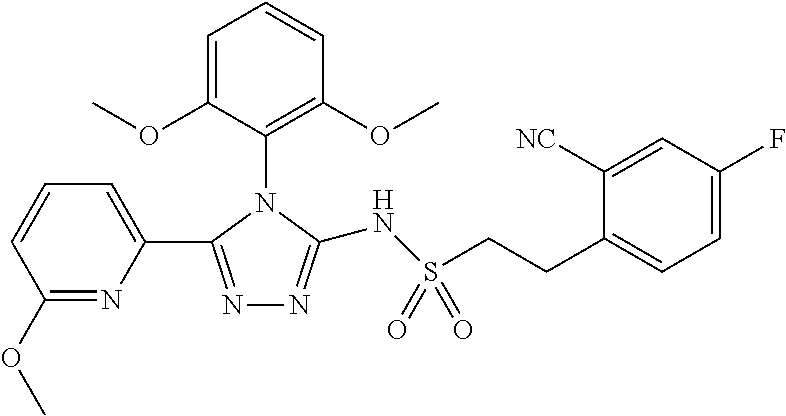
C1(OC)=NC(C2=NN=C(NS(CCC3=CC=C(F)C=C3[NC])(=O)=O)N2C2=C(OC)C=CC=C2OC)=CC=C1
